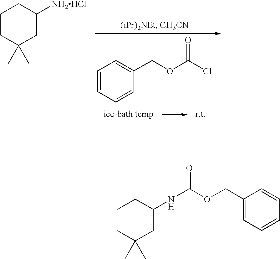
C1=CC=CC(COC(Cl)=O)=C1.C1CC(C)(C)CC([NH2HCl])C1.C1CC(C)(C)CC(NC(OCC2=CC=CC=C2)=O)C1
